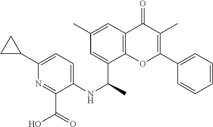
C1=C(C)C=C(C(NC2=CC=C(C3CC3)N=C2C(O)=O)C)C2=C1C(=O)C(C)=C(C1=CC=CC=C1)O2
